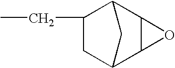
C1C2C3C(C(C1CC)C2)O3
